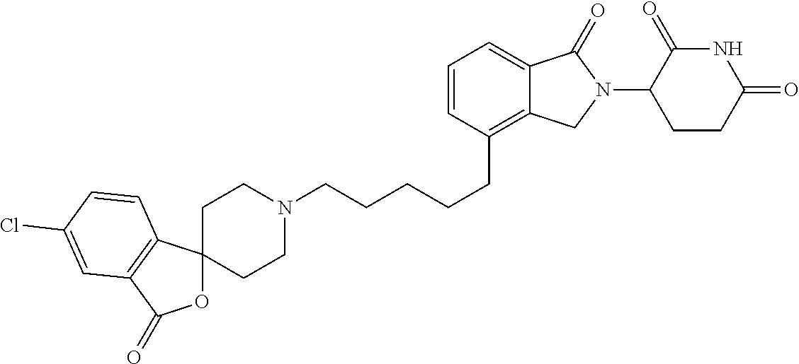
C1N(CCCCCC2=C3C(=CC=C2)C(=O)N(C2C(=O)NC(=O)CC2)C3)CCC2(C1)OC(=O)C1=C2C=CC(Cl)=C1
